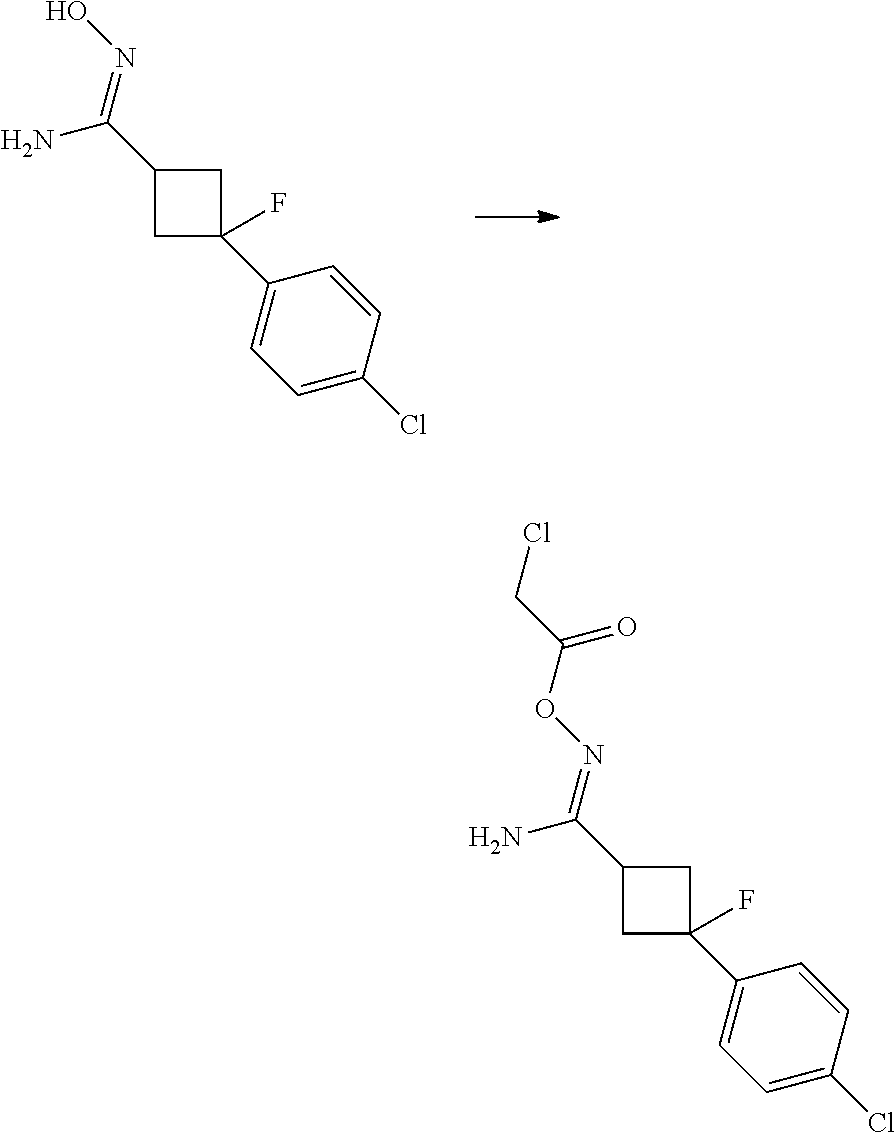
C1C(C2=CC=C(Cl)C=C2)(F)CC1C(=NO)N.C1C(C2=CC=C(Cl)C=C2)(F)CC1C(=NOC(CCl)=O)N
